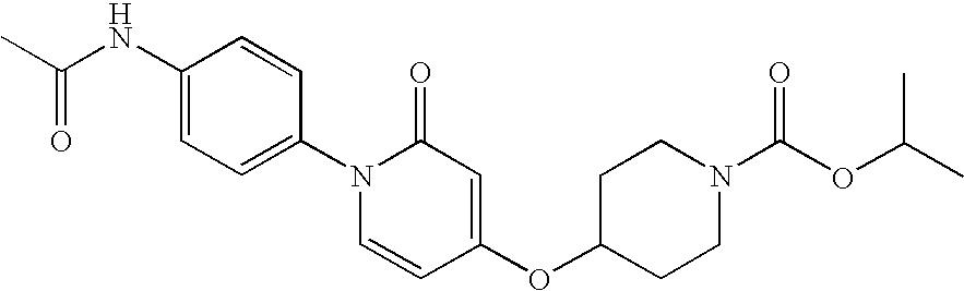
C1=CC(N2C=CC(OC3CCN(C(=O)OC(C)C)CC3)=CC2=O)=CC=C1NC(C)=O
